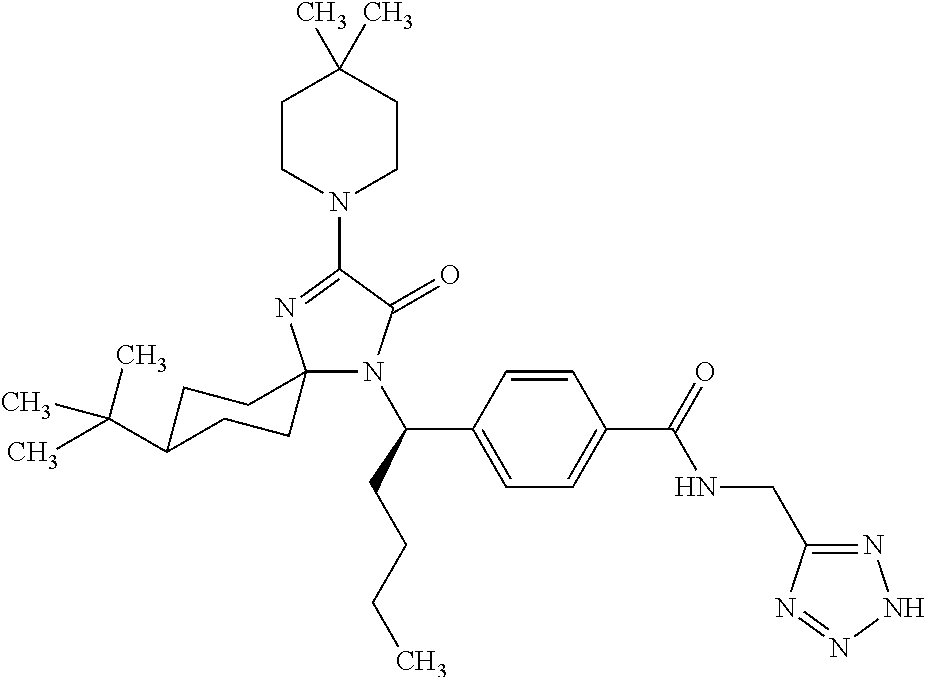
C12(N(C(C3=CC=C(C(=O)NCC4=NNN=N4)C=C3)CCCC)C(=O)C(N3CCC(C)(C)CC3)=N1)CCC(C(C)(C)C)CC2
